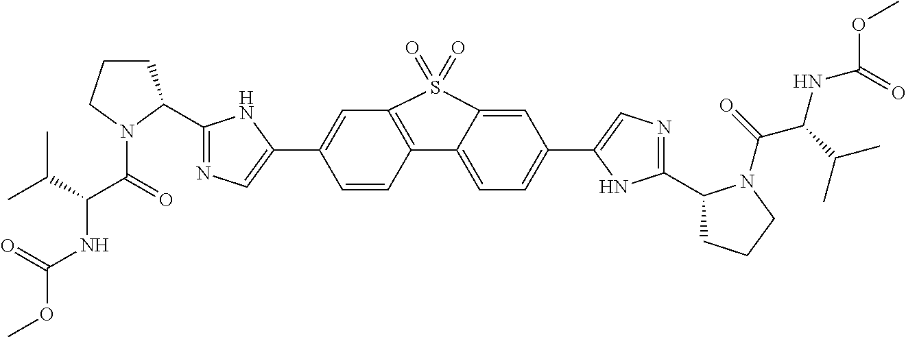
COC(NC(C(=O)N1CCCC1C1=NC=C(C2=CC3=C(C=C2)C2=CC=C(C4=CN=C(C5CCCN5C(C(NC(=O)OC)C(C)C)=O)N4)C=C2S3(=O)=O)N1)C(C)C)=O
